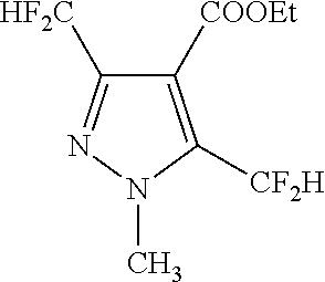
C1([COOEt])=C([CF2H])N(C)N=C1[HF2C]
